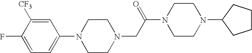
N1(CC(N2CCN(C3CCCC3)CC2)=O)CCN(C2=CC=C(F)C([CF3])=C2)CC1
